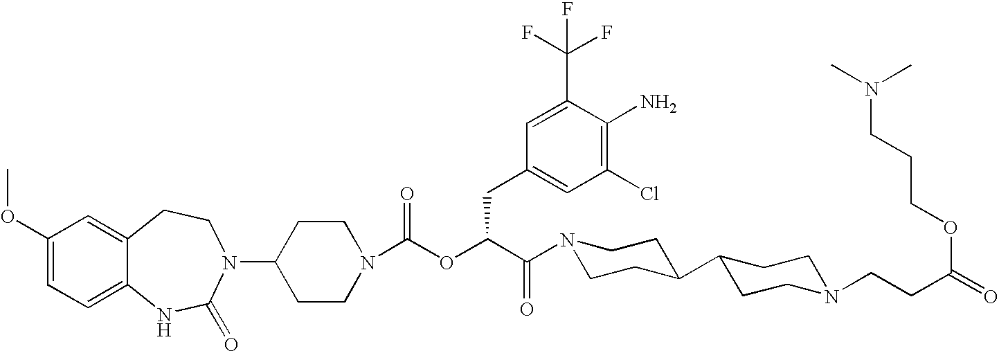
C1(N2C(=O)NC3=CC=C(OC)C=C3CC2)CCN(C(OC(C(=O)N2CCC(C3CCN(CCC(=O)OCCCN(C)C)CC3)CC2)CC2=CC(Cl)=C(N)C(C(F)(F)F)=C2)=O)CC1
